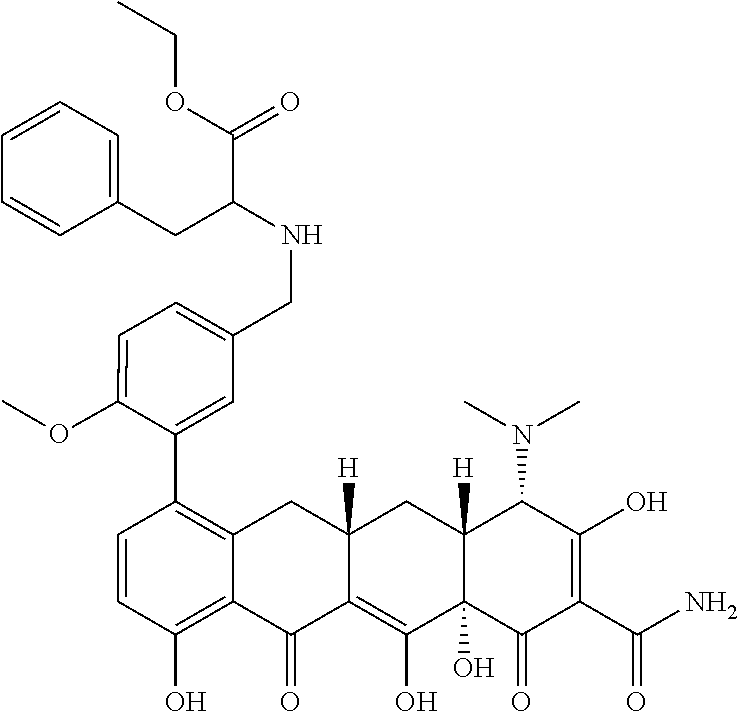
C1=CC(O)=C2C(=C1C1=CC(CNC(CC3=CC=CC=C3)C(=O)OCC)=CC=C1OC)CC1([H])C(=C(O)C3(O)C([H])(C1)C(N(C)C)C(O)=C(C(N)=O)C3=O)C2=O
